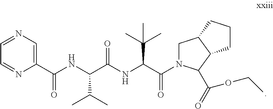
C1=NC=C(C(NC(C(NC(C(=O)N2CC3C(C2C(OCC)=O)CCC3)C(C)(C)C)=O)C(C)C)=O)N=C1
